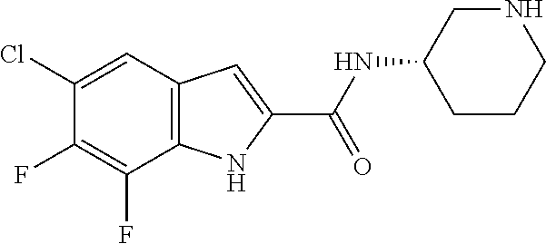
C1(Cl)=CC2=C(C(F)=C1F)NC(C(=O)NC1CNCCC1)=C2
